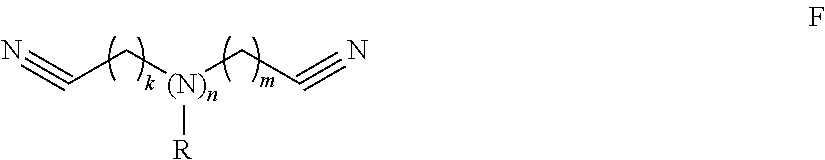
N#CC[(N)n](CC#N)[R]
